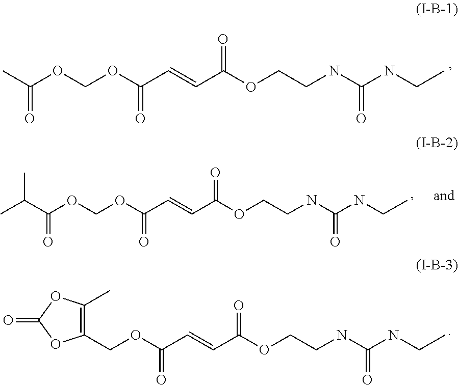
C(OC(C=CC(OCCNC(NCC)=O)=O)=O)OC(C)=O.C(OC(C=CC(OCCNC(NCC)=O)=O)=O)OC(=O)C(C)C.O(C(C=CC(OCCNC(NCC)=O)=O)=O)CC1=C(C)OC(=O)O1
